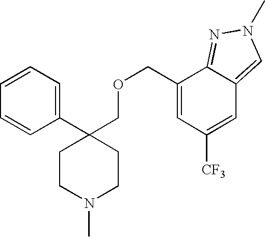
C1=CC=C(C2(COCC3=CC([CF3])=CC4=CN(C)N=C34)CCN(C)CC2)C=C1
